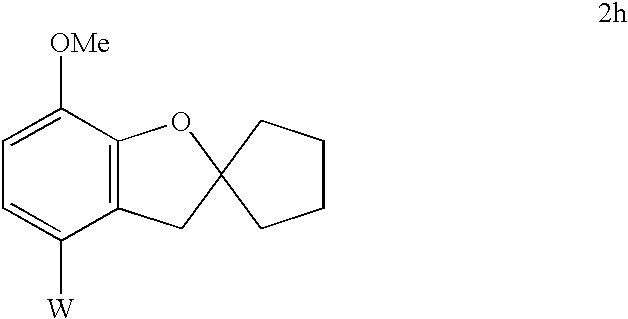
C1=C([OMe])C2=C(C([W])=C1)CC1(O2)CCCC1
